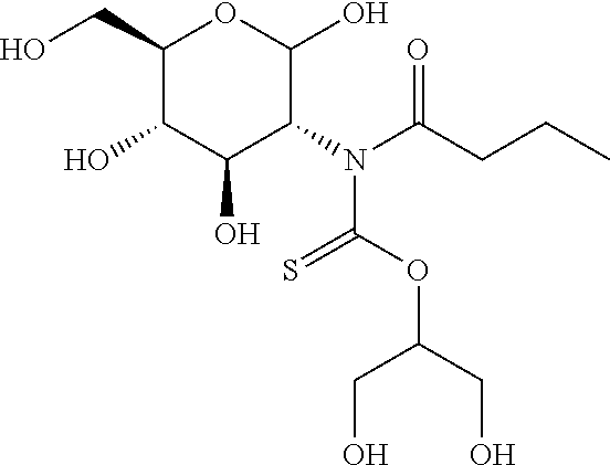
C1(CO)C(O)C(O)C(N(C(CCC)=O)C(OC(CO)CO)=S)C(O)O1
